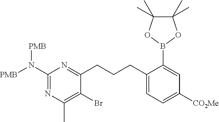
C1(N([PMB])[PMB])=NC(C)=C(Br)C(CCCC2=CC=C([CO2Me])C=C2B2OC(C)(C)C(C)(C)O2)=N1
